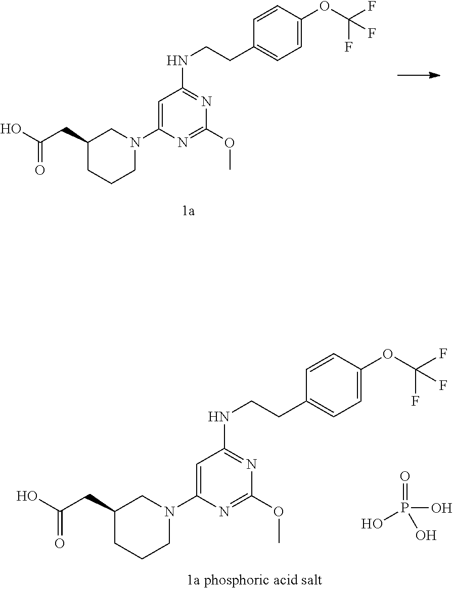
C(C1CCCN(C2=CC(NCCC3=CC=C(OC(F)(F)F)C=C3)=NC(OC)=N2)C1)C(O)=O.O=P(O)(O)O.C(C1CCCN(C2=CC(NCCC3=CC=C(OC(F)(F)F)C=C3)=NC(OC)=N2)C1)C(O)=O
